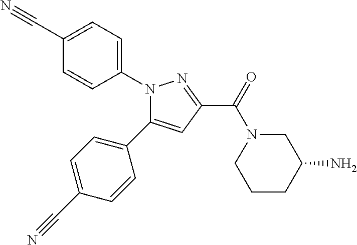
N1(C2=CC=C(C#N)C=C2)C(C2=CC=C(C#N)C=C2)=CC(C(=O)N2CCCC(N)C2)=N1
